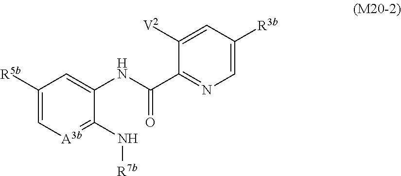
C1([R5b])=C[A3b]=C(N[R7b])C(NC(=O)C2=NC=C([R3b])C=C2[V2])=C1
